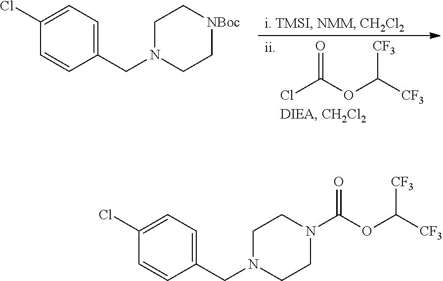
O=C(OC([CF3])[CF3])Cl.C1(Cl)=CC=C(CN2CC[NBoc]CC2)C=C1.C1(Cl)=CC=C(CN2CCN(C(OC([CF3])[CF3])=O)CC2)C=C1
